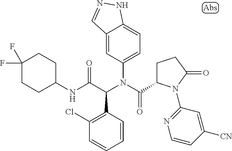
C1=CC(C(C(NC2CCC(F)(F)CC2)=O)N(C(=O)C2CCC(=O)N2C2=NC=CC([CN])=C2)C2=CC=C3C(=C2)C=NN3)=C(Cl)C=C1
